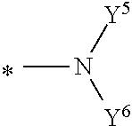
CN([Y6])[Y5]
